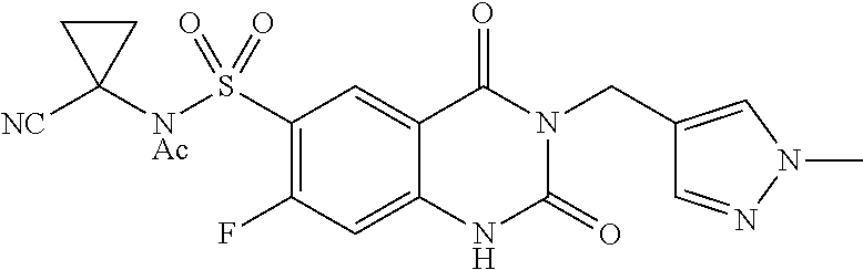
C1(S([NAc]C2([NC])CC2)(=O)=O)=C(F)C=C2C(=C1)C(=O)N(CC1=CN(C)N=C1)C(=O)N2
